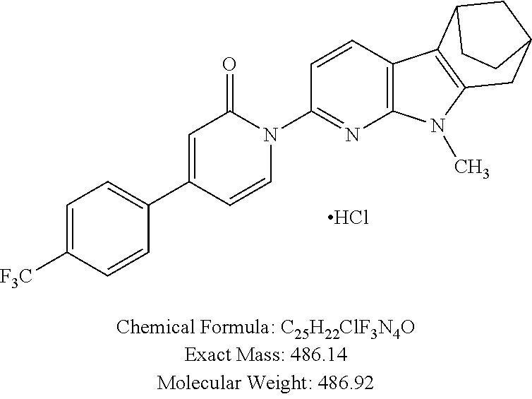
C1=C([F3C])C=CC(C2=CC(=O)N(C3=NC4=C(C=C3)C3=C(N4C)CC4CC3CC4)C=C2)=C1.Cl
